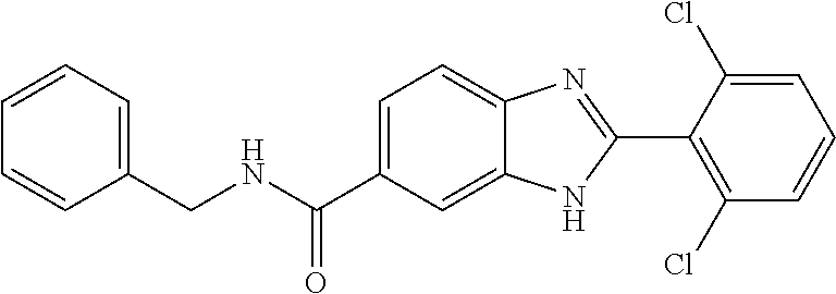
N(C(C1=CC=C2C(=C1)NC(C1=C(Cl)C=CC=C1Cl)=N2)=O)CC1=CC=CC=C1
